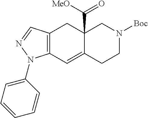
C12=C(C=C3C(C([MeO])=O)(C1)CN([Boc])CC3)N(C1=CC=CC=C1)N=C2
